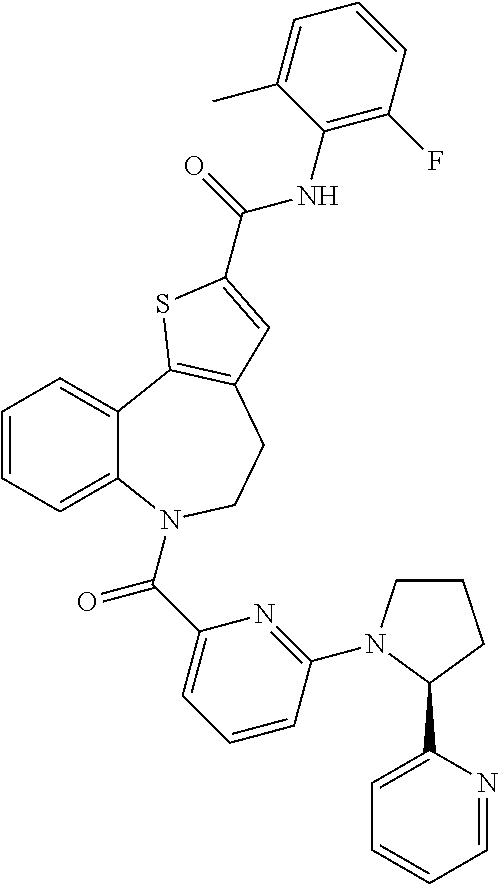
C1=CC=C2C(=C1)C1=C(CCN2C(C2=CC=CC(N3CCCC3C3=CC=CC=N3)=N2)=O)C=C(C(=O)NC2=C(F)C=CC=C2C)S1
